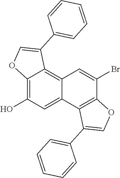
C12=C(O)C=C3C(=C1C(C1=CC=CC=C1)=CO2)C=C(Br)C1=C3C(C2=CC=CC=C2)=CO1
